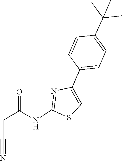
C1=CC(C2=CSC(NC(CC#N)=O)=N2)=CC=C1C(C)(C)C
